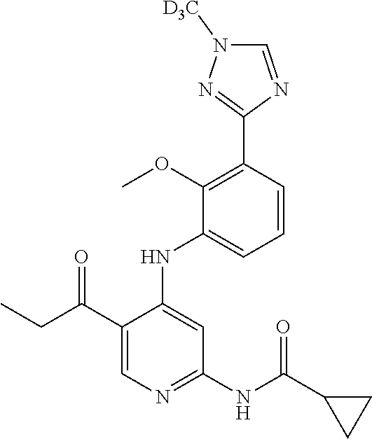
C1(C(CC)=O)=CN=C(NC(C2CC2)=O)C=C1NC1=CC=CC(C2=NN([D3C])C=N2)=C1OC
